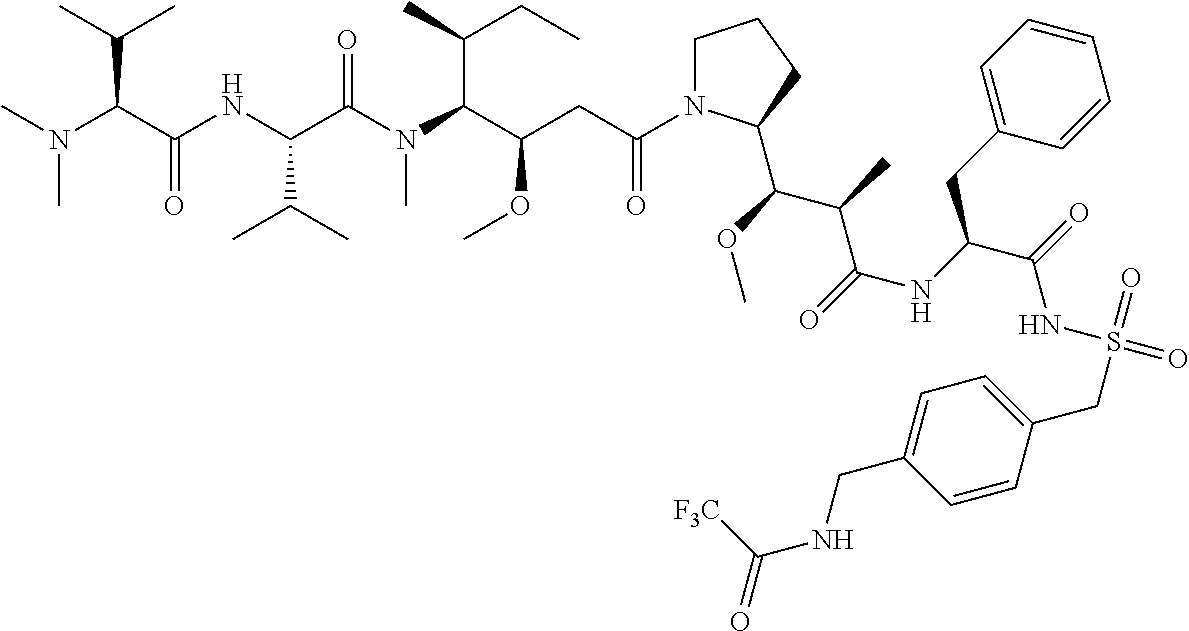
C1N(C(CC(C(N(C(C(NC(C(N(C)C)C(C)C)=O)C(C)C)=O)C)C(C)CC)OC)=O)C(C(OC)C(C)C(=O)NC(C(=O)NS(=O)(=O)CC2=CC=C(CNC(=O)[F3C])C=C2)CC2=CC=CC=C2)CC1
